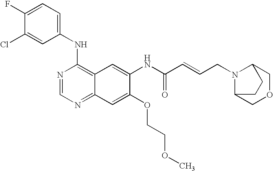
ClC1=CC(NC2=C3C(=NC=N2)C=C(OCCOC)C(NC(C=CCN2C4COCC2CC4)=O)=C3)=CC=C1F
